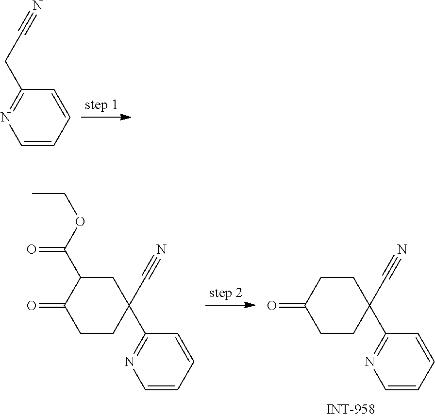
C1=CC=CN=C1CC#N.C1CC(=O)CCC1(C1=NC=CC=C1)C#N.C1C(C(OCC)=O)C(=O)CCC1(C1=NC=CC=C1)C#N
